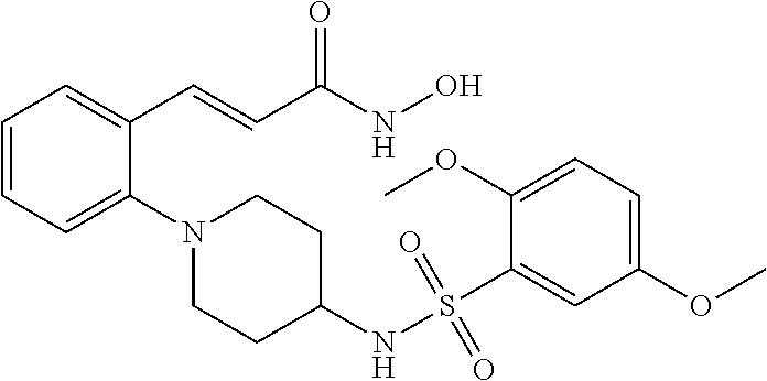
C1=CC=C(N2CCC(NS(C3=CC(OC)=CC=C3OC)(=O)=O)CC2)C(C=CC(NO)=O)=C1
